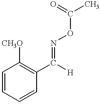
C1=CC(C([H])=NOC(C)=O)=C([CH3O])C=C1
